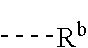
C[Rb]
